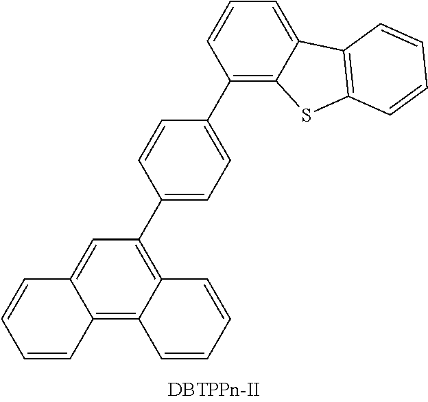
C12=C3C(=C(C4=CC=C(C5=C6C(=CC=C5)C5=C(S6)C=CC=C5)C=C4)C=C1C=CC=C2)C=CC=C3
